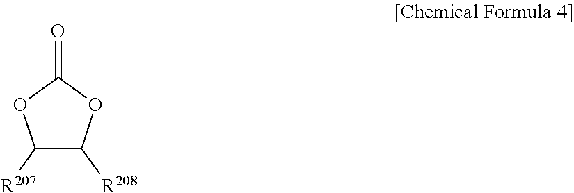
C1([R207])C([R208])OC(=O)O1
